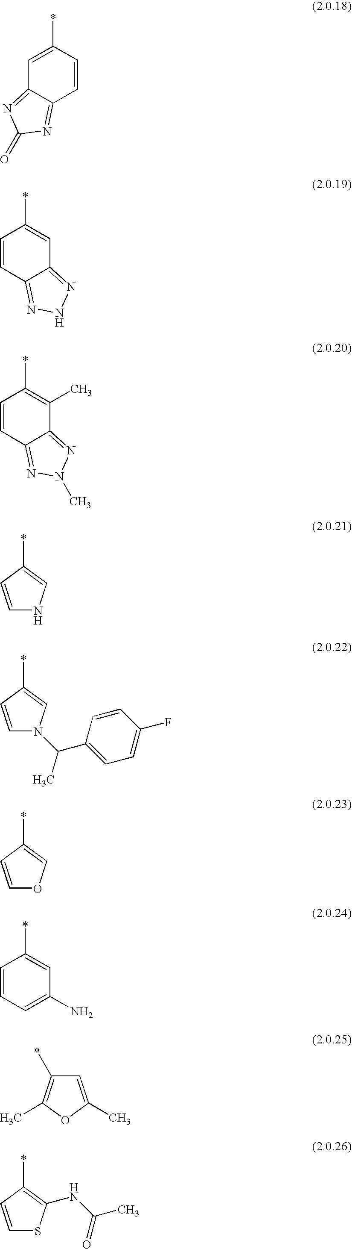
C1=CC(*)=CC2=NC(=O)N=C12.C1=CC(*)=CC2=NNN=C12.C1=CC(*)=C(C)C2=NN(C)N=C12.C1=CC(*)=CN1.C1=CC(*)=CN1C(C1=CC=C(F)C=C1)C.C1=CC(*)=CO1.C1=CC=C(N)C=C1*.C1=C(C)OC(C)=C1*.C1=CC(*)=C(NC(C)=O)S1
